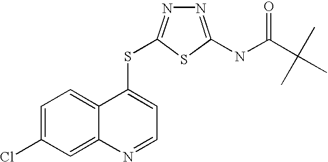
C1=C(Cl)C=C2C(=C1)C(SC1=NN=C(NC(=O)C(C)(C)C)S1)=CC=N2
